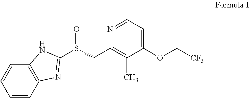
C1=CC=CC2=C1NC(S(CC1=C(C)C(OC[CF3])=CC=N1)=O)=N2
